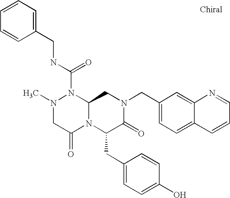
CN1CC(=O)N2C(N1C(NCC1=CC=CC=C1)=O)CN(CC1=CC=C3C(=C1)N=CC=C3)C(=O)C2CC1=CC=C(O)C=C1
